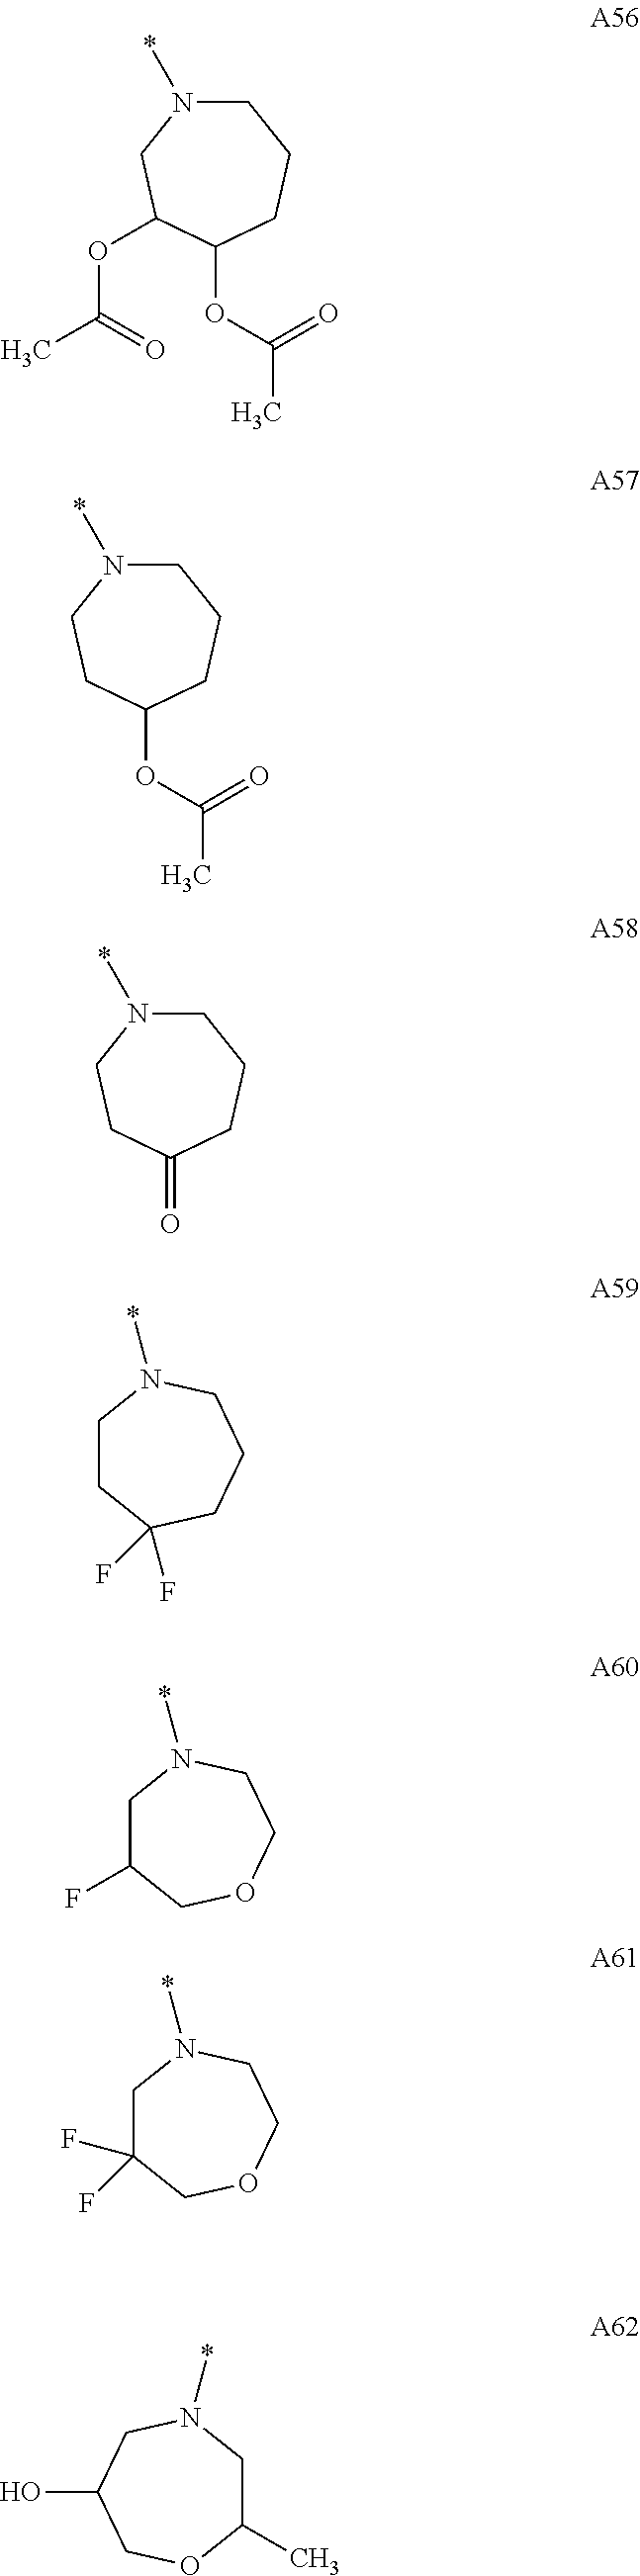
C1N(*)CC(OC(C)=O)C(OC(C)=O)CC1.C1N(*)CCC(=O)CC1.C1N(*)CCC(OC(C)=O)CC1.C1CC(F)(F)CCCN1*.C1C(F)COCCN1*.C1C(F)(F)COCCN1*.C1(C)CN(*)CC(O)CO1
